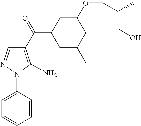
C1=CC(N2N=CC(C(C3CC(C)CC(OCC(CO)C)C3)=O)=C2N)=CC=C1
